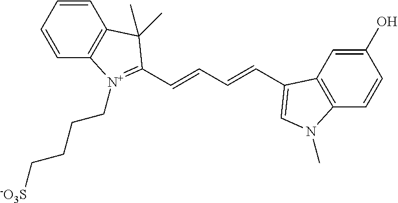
C12=C(C=CC=C1)C(C)(C)C(C=CC=CC1=CN(C)C3=C1C=C(O)C=C3)=[N+]2CCCC[-O3S]
